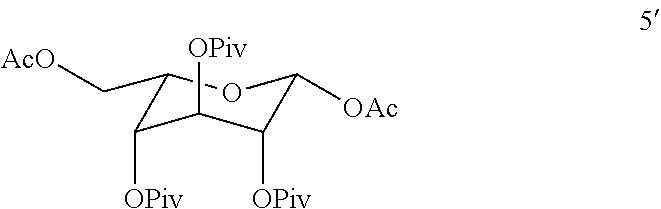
C1(C[AcO])C([OPiv])C([OPiv])C([OPiv])C([OAc])O1
